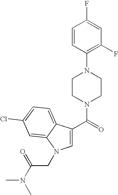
C(=O)(N1CCN(C2=C(F)C=C(F)C=C2)CC1)C1=CN(CC(N(C)C)=O)C2=CC(Cl)=CC=C12
